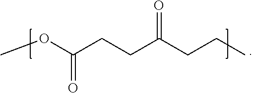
COC(CCC(CCC)=O)=O
